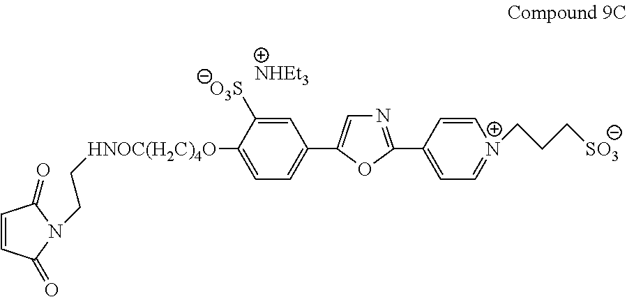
C1=C([HNOC(H2C)4O]CCN2C(=O)C=CC2=O)C([O3S])=CC(C2=CN=C(C3=CC=[N+](CCC[SO3])C=C3)O2)=C1
